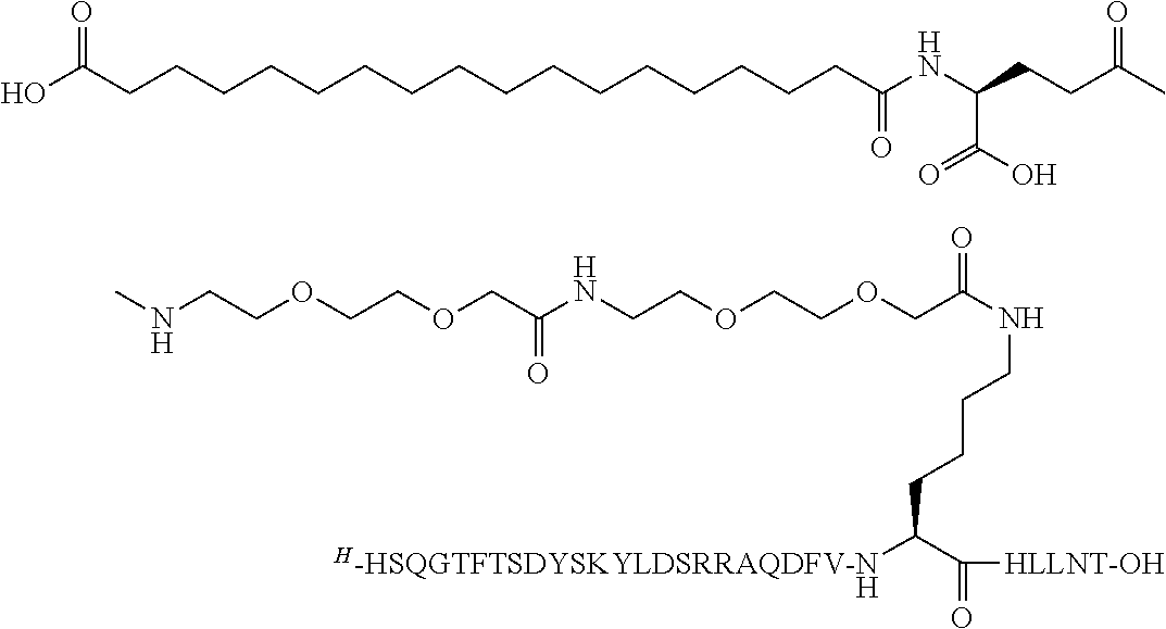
C(CCCC(C(=O)[HLLNT-OH])[H-HSQGTFTSDYSKYLDSRRAQDFV-N])NC(COCCOCCNC(COCCOCCNC)=O)=O.[H].OC(CCCCCCCCCCCCCCCCC(NC(CCC(C)=O)C(O)=O)=O)=O
